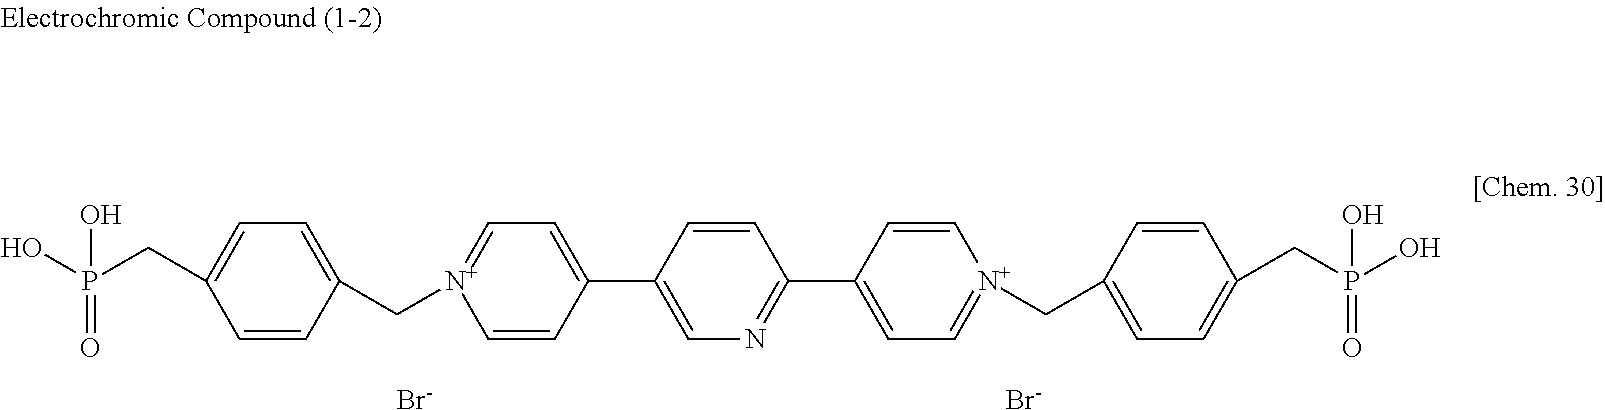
C1=CC(C2=CC=[N+](CC3=CC=C(CP(O)(=O)O)C=C3)C=C2)=CN=C1C1=CC=[N+](CC2=CC=C(CP(O)(=O)O)C=C2)C=C1.[Br-].[Br-]
